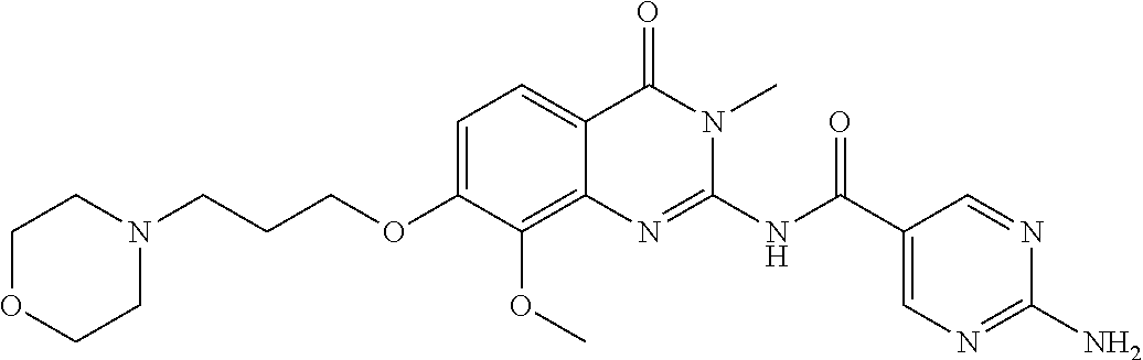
C1=C(OCCCN2CCOCC2)C(OC)=C2C(=C1)C(=O)N(C)C(NC(C1=CN=C(N)N=C1)=O)=N2
